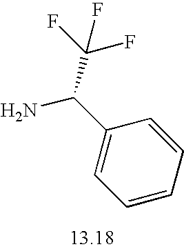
C1=CC=CC(C(N)C(F)(F)F)=C1
